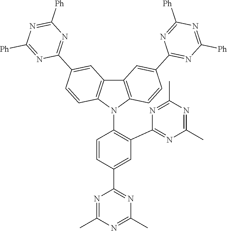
C1=C(C2=NC(C)=NC(C)=N2)C=CC(N2C3=C(C4=C2C=CC(C2=NC([Ph])=NC([Ph])=N2)=C4)C=C(C2=NC([Ph])=NC([Ph])=N2)C=C3)=C1C1=NC(C)=NC(C)=N1
